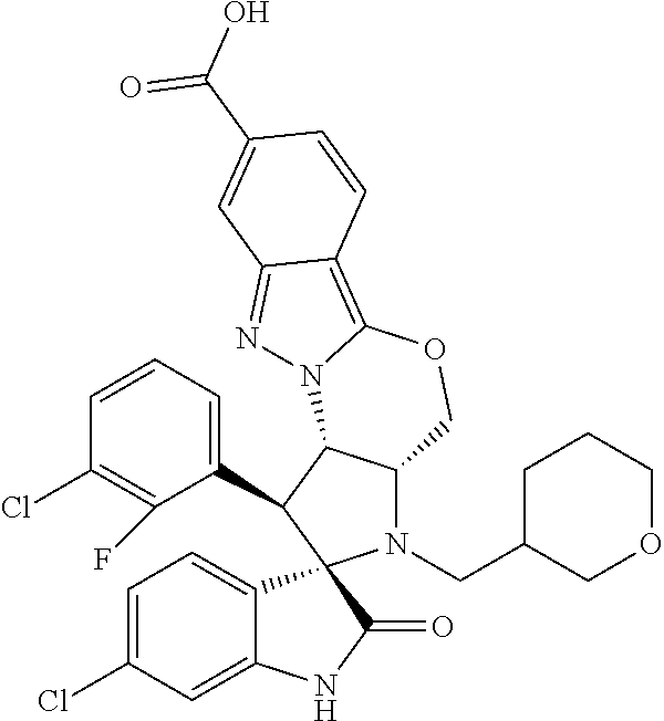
C1=CC=C(C2C3C(N(CC4COCCC4)C24C2=CC=C(Cl)C=C2NC4=O)COC2=C4C(=NN32)C=C(C(O)=O)C=C4)C(F)=C1Cl
